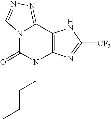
N12C(=O)N(CCCC)C3=C(C1=NN=C2)NC([CF3])=N3
